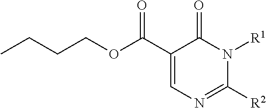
C(COC(C1=CN=C([R2])N([R1])C1=O)=O)CC
